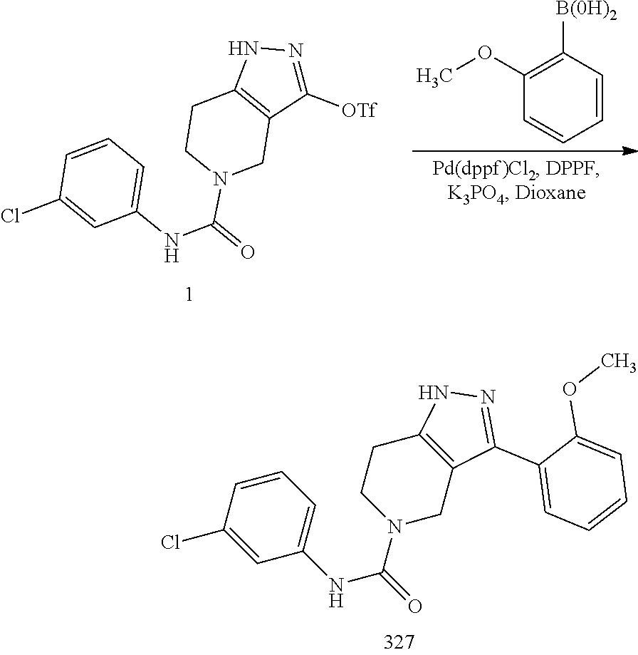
C1=CC([B(0H)2])=C(OC)C=C1.C1(NC(N2CC3=C(CC2)NN=C3[OTf])=O)=CC=CC(Cl)=C1.C1(NC(N2CC3=C(CC2)NN=C3C2=CC=CC=C2OC)=O)=CC=CC(Cl)=C1
